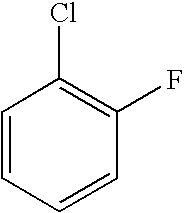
C1=CC=CC(F)=C1Cl
